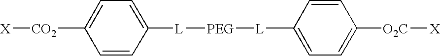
C1=CC([L][PEG][L]C2=CC=C([O2C][X])C=C2)=CC=C1[CO2][X]
